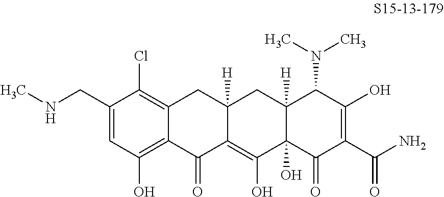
C1(CNC)=CC(O)=C2C(=C1Cl)CC1([H])C(=C(O)C3(O)C([H])(C1)C(N(C)C)C(O)=C(C(N)=O)C3=O)C2=O
